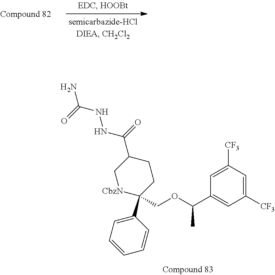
[CbzN]1CC(C(NNC(N)=O)=O)CCC1(C1=CC=CC=C1)COC(C1=CC([CF3])=CC([CF3])=C1)C
